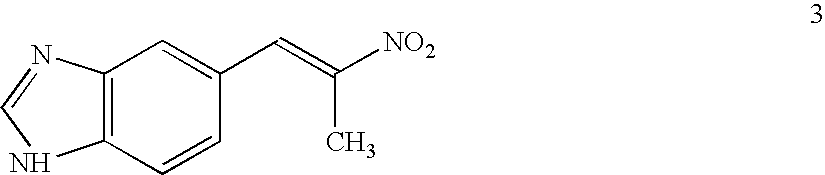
C12=C(N=CN1)C=C(C=C([NO2])C)C=C2
